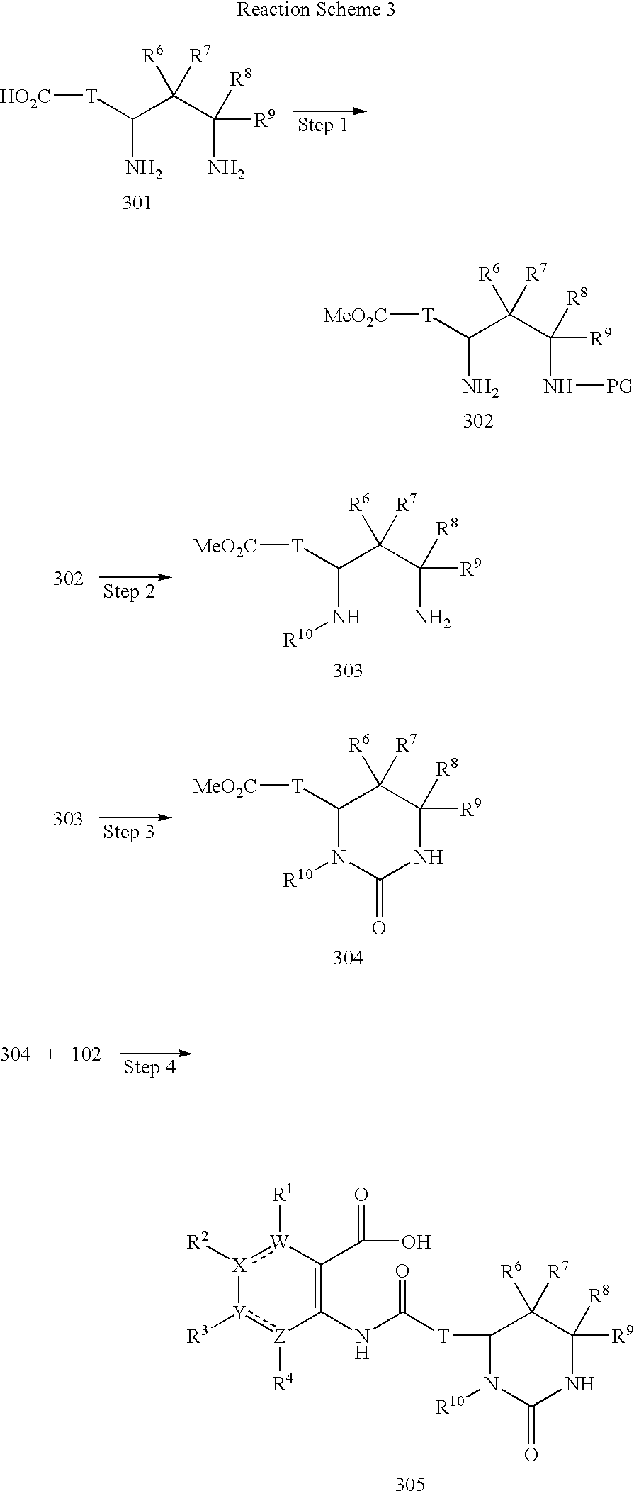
C(N)(C(C(N)([R9])[R8])([R6])[R7])[T][HO2C].C(N)(C(C(N[PG])([R9])[R8])([R6])[R7])[T][MeO2C].C(N[R10])(C(C(N)([R9])[R8])([R6])[R7])[T][MeO2C].C1([T][MeO2C])N([R10])C(=O)NC([R9])([R8])C1([R6])[R7].C1(C(=O)O)=C(NC([T]C2N([R10])C(=O)NC([R9])([R8])C2([R6])[R7])=O)[Z]([R4]):[Y]([R3])[X]([R2]):[W]1[R1]
